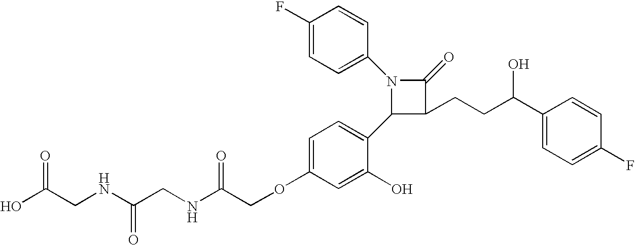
N1(C2=CC=C(F)C=C2)C(C2=CC=C(OCC(NCC(NCC(O)=O)=O)=O)C=C2O)C(CCC(C2=CC=C(F)C=C2)O)C1=O
